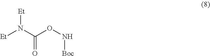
[Et]N(C(ON[Boc])=O)[Et]
